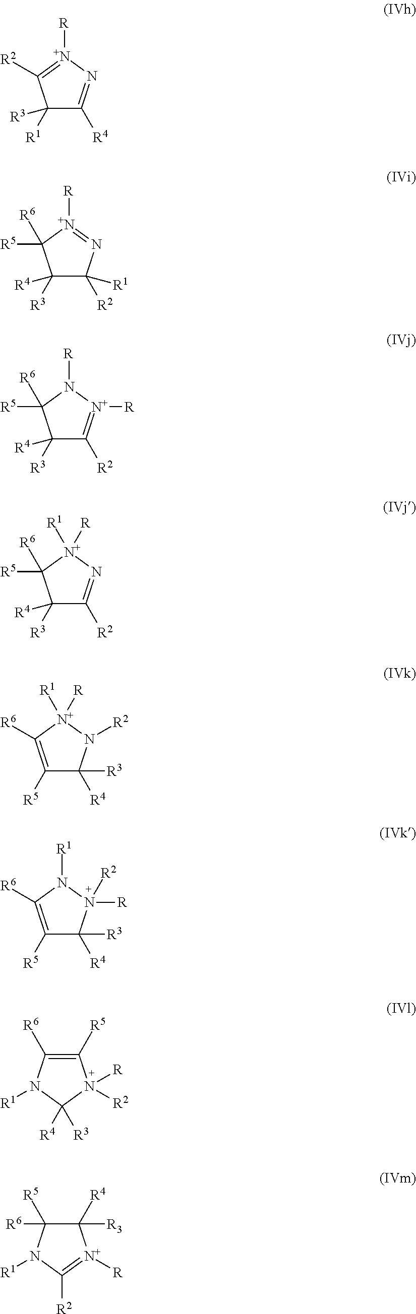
C1([R1])([R3])C([R4])=N[N+]([R])=C1[R2].C1([R3])([R4])C([R2])([R1])N=[N+]([R])C1([R5])[R6].C1([R3])([R4])C([R2])=[N+]([R])N([R])C1([R5])[R6].C1([R3])([R4])C([R2])=N[N+]([R])([R1])C1([R5])[R6].C1([R5])=C([R6])[N+]([R])([R1])N([R2])C1([R4])[R3].C1([R5])=C([R6])N([R1])N([R2])([R])C1([R4])[R3].C1([R5])=C([R6])N([R1])C([R3])([R4])N1([R2])[R].C1([R4])([R3])C([R5])([R6])N([R1])C([R2])=[N+]1[R]
